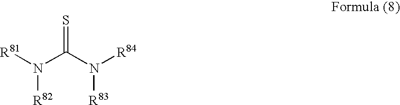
S=C(N([R84])[R83])N([R81])[R82]
